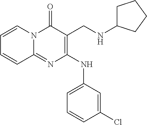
C1=CC(Cl)=CC(NC2=C(CNC3CCCC3)C(=O)N3C(=N2)C=CC=C3)=C1
